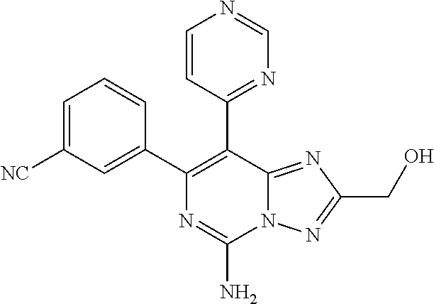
C1=C([NC])C=C(C2=C(C3=NC=NC=C3)C3=NC(CO)=NN3C(N)=N2)C=C1
